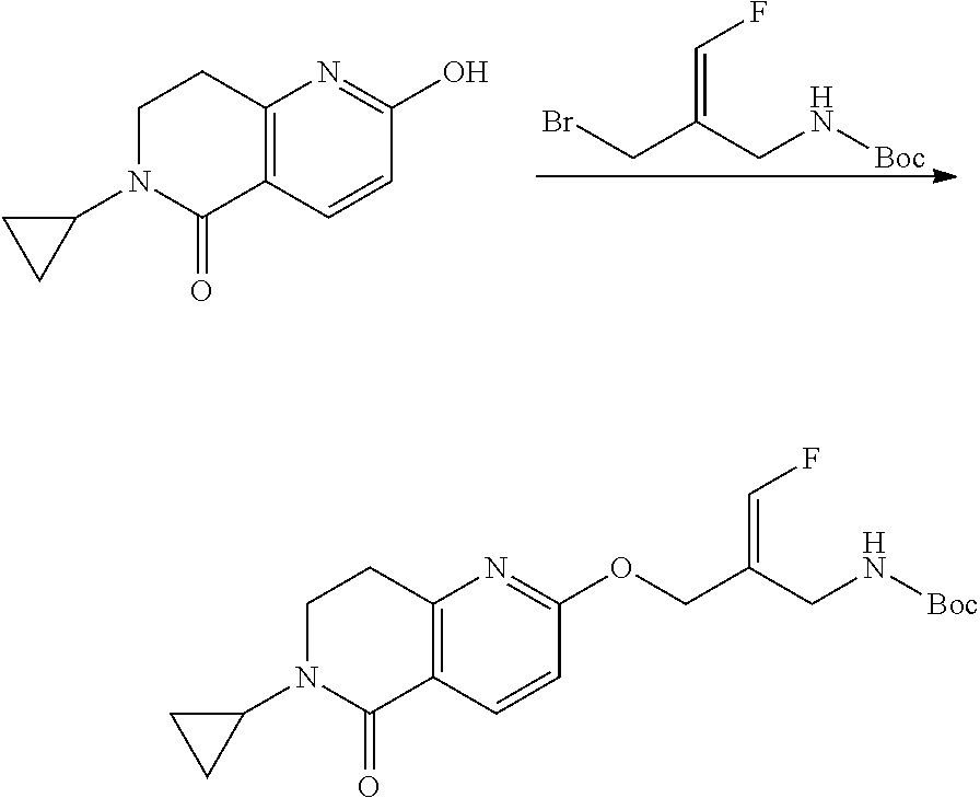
C(=C(CN[Boc])CBr)F.C12=C(C=CC(O)=N1)C(=O)N(C1CC1)CC2.C1=CC(OCC(=CF)CN[Boc])=NC2=C1C(=O)N(C1CC1)CC2
